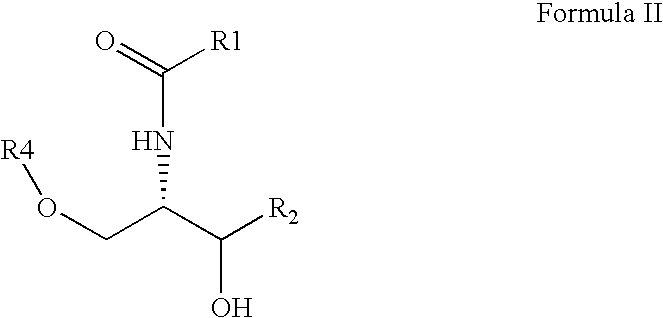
O(CC(C([R2])O)NC([R1])=O)[R4]
